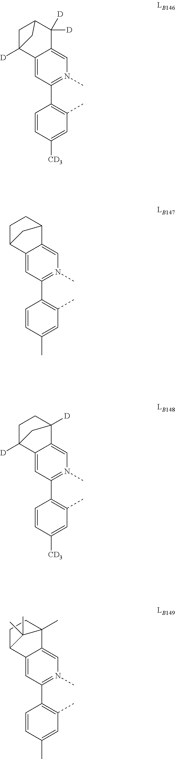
C12=CC(C3=C(C)C=C(C)C=C3)=N(C)C=C1C1(C)CCC2C1(C)C.C12=CC(C3=C(C)C=C(C)C=C3)=N(C)C=C1C1CCC2C1.C12=CC(C3=C(C)C=C([CD3])C=C3)=N(C)C=C1C([D])([D])C1CC2([D])C1.C12=CC(C3=C(C)C=C([CD3])C=C3)=N(C)C=C1C1([D])CCC2([D])C1
